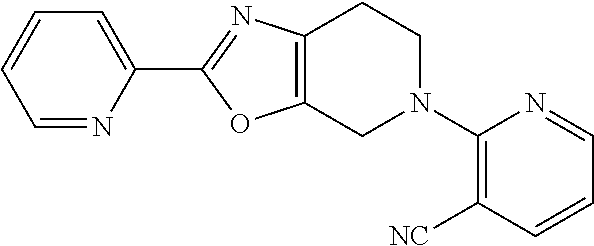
C1=NC(C2=NC3=C(O2)CN(C2=C([NC])C=CC=N2)CC3)=CC=C1
